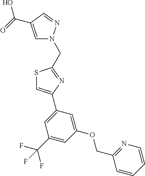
C1=C(C(=O)O)C=NN1CC1=NC(C2=CC(C(F)(F)F)=CC(OCC3=NC=CC=C3)=C2)=CS1
